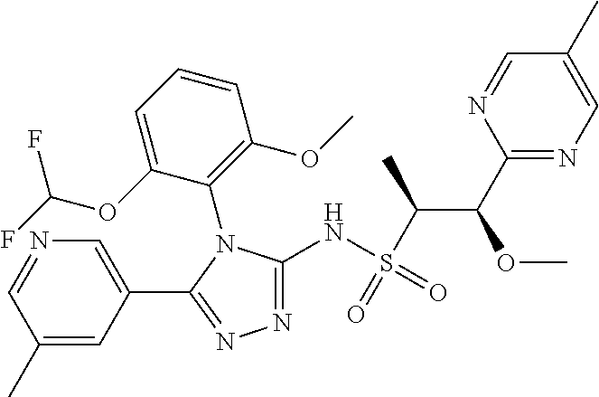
N1=C(NS(=O)(C(C)C(OC)C2=NC=C(C)C=N2)=O)N(C2=C(OC)C=CC=C2OC(F)F)C(C2=CN=CC(C)=C2)=N1
